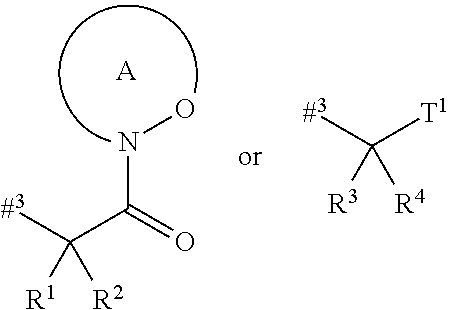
C(C(=O)NO)([#3])([R2])[R1].[A].C([T1])([#3])([R4])[R3]
